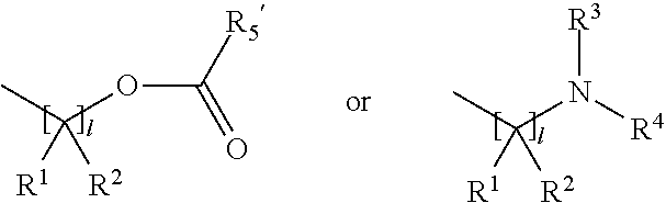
CC(OC([R5])=O)([R1])[R2].CC(N([R3])[R4])([R1])[R2]
